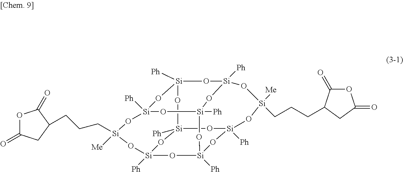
[Si]12([Ph])O[Si]3([Ph])O[Si]4([Ph])O[Si]5([Ph])O[Si]([Ph])(O3)O[Si](CCCC3CC(=O)OC3=O)([Me])O[Si]([Ph])(O1)O[Si]([Ph])(O5)O[Si]([Ph])(O2)O[Si]([Me])(CCCC1C(=O)OC(=O)C1)O4
